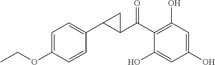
C1(C(C2=C(O)C=C(O)C=C2O)=O)C(C2=CC=C(OCC)C=C2)C1
